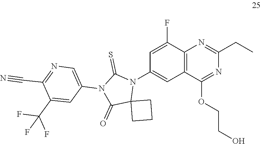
C12=C(C(F)=CC(N3C(=S)N(C4=CN=C(C#N)C(C(F)(F)F)=C4)C(=O)C34CCC4)=C1)N=C(CC)N=C2OCCO
